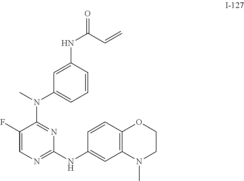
C1=C(NC(C=C)=O)C=CC=C1N(C1=NC(NC2=CC3=C(C=C2)OCCN3C)=NC=C1F)C
